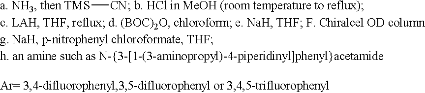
[TMS][CN]
